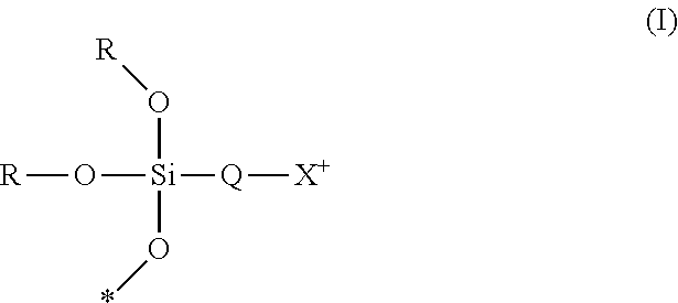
[R]O[Si]([Q][X+])(O[R])O*
